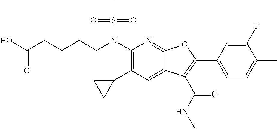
N(C1=C(C2CC2)C=C2C(=N1)OC(C1=CC=C(C)C(F)=C1)=C2C(NC)=O)(S(C)(=O)=O)CCCCC(O)=O
